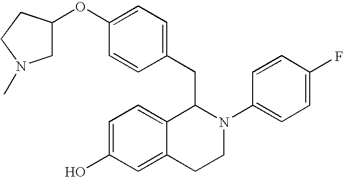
C1=C(O)C=C2C(=C1)C(CC1=CC=C(OC3CN(C)CC3)C=C1)N(C1=CC=C(F)C=C1)CC2
